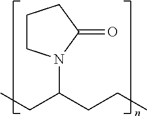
C1CN(C(CCC)CC)C(=O)C1
